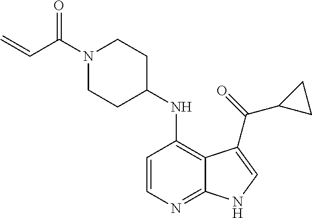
C1=CC(NC2CCN(C(C=C)=O)CC2)=C2C(=N1)NC=C2C(=O)C1CC1
